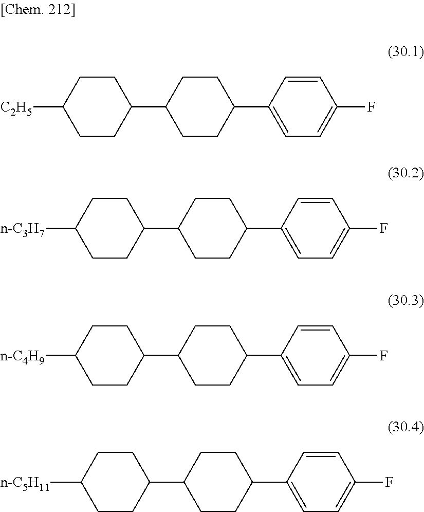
C1CC(C2CCC(C3=CC=C(F)C=C3)CC2)CCC1[C2H5].C1CC(C2CCC(C3=CC=C(F)C=C3)CC2)CCC1[n-C3H7].C1CC(C2CCC(C3=CC=C(F)C=C3)CC2)CCC1[n-C4H9].C1CC(C2CCC(C3=CC=C(F)C=C3)CC2)CCC1[n-C5H11]
